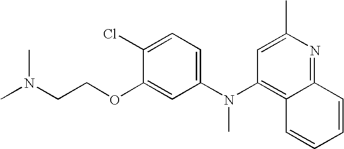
CN(CCOC1=CC(N(C2=C3C(=NC(C)=C2)C=CC=C3)C)=CC=C1Cl)C
